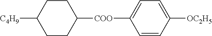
C1CC([COO]C2=CC=C([OC2H5])C=C2)CCC1[C4H9]
